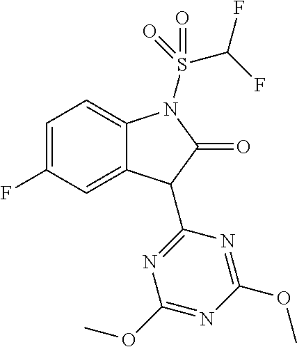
C1=C(F)C=C2C(=C1)N(S(=O)(C(F)F)=O)C(=O)C2C1=NC(OC)=NC(OC)=N1
